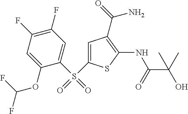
C1=C(S(C2=CC(F)=C(F)C=C2OC(F)F)(=O)=O)SC(NC(=O)C(O)(C)C)=C1C(N)=O
